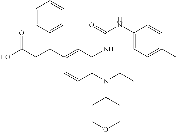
N(C1CCOCC1)(CC)C1=C(NC(NC2=CC=C(C)C=C2)=O)C=C(C(CC(O)=O)C2=CC=CC=C2)C=C1
